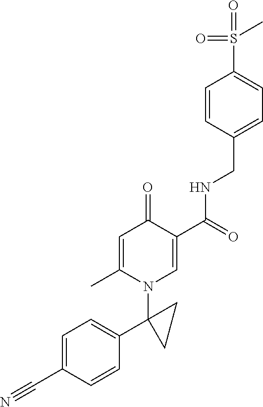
C1=C(C)N(C2(C3=CC=C(C#N)C=C3)CC2)C=C(C(=O)NCC2=CC=C(S(=O)(=O)C)C=C2)C1=O
